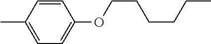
C1=CC(C)=CC=C1OCCCCCC
